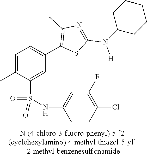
C1=C(C)C(S(NC2=CC(F)=C(Cl)C=C2)(=O)=O)=CC(C2=C(C)N=C(N([H])C3CCCCC3)S2)=C1
